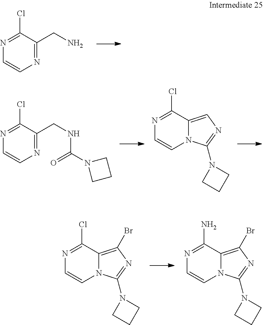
N1=C(Cl)C(CN)=NC=C1.N1=C(Cl)C(CNC(N2CCC2)=O)=NC=C1.N1=C(Cl)C2=CN=C(N3CCC3)N2C=C1.N1=C(Cl)C2=C(Br)N=C(N3CCC3)N2C=C1.N1=C(N)C2=C(Br)N=C(N3CCC3)N2C=C1
